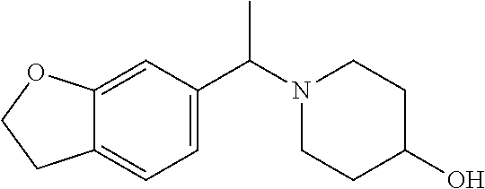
C1CN(C(C2=CC=C3C(=C2)OCC3)C)CCC1O
